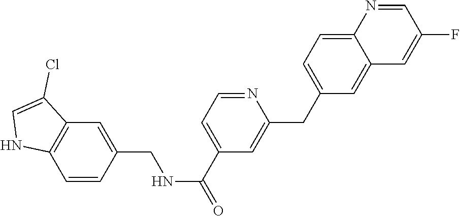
C12=C(C=C(CNC(C3=CC=NC(CC4=CC=C5C(=C4)C=C(F)C=N5)=C3)=O)C=C1)C(Cl)=CN2
